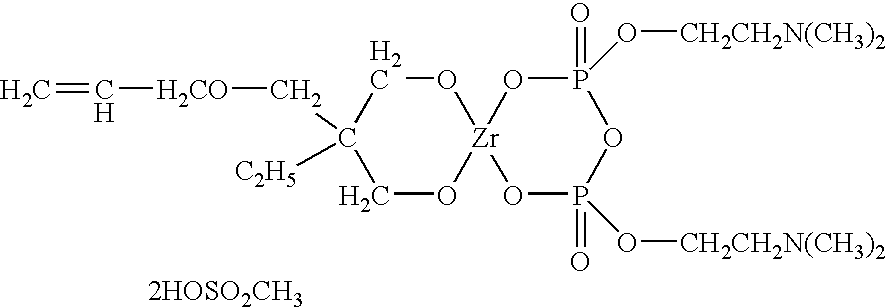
[2HOSO2CH3].P1(=O)(O[CH2CH2N(CH3)2])O[Zr]2(OP(=O)(O[CH2CH2N(CH3)2])O1)OCC(C[H2CO]C=C)([C2H5])CO2
